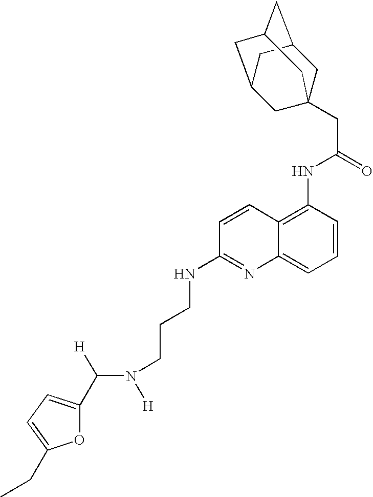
C([H])(N([H])CCCNC1=NC2=CC=CC(NC(CC34CC5CC(CC(C3)C5)C4)=O)=C2C=C1)C1=CC=C(CC)O1
